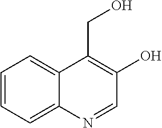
C1=CC=C2C(=C1)C(CO)=C(O)C=N2
